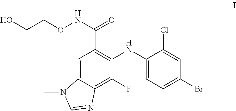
C1=C2C(=C(F)C(NC3=CC=C(Br)C=C3Cl)=C1C(NOCCO)=O)N=CN2C
